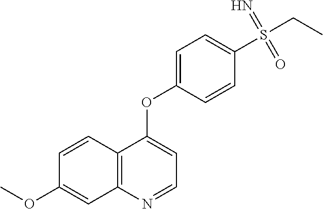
C12=C(N=CC=C1OC1=CC=C(S(CC)(=N)=O)C=C1)C=C(OC)C=C2
